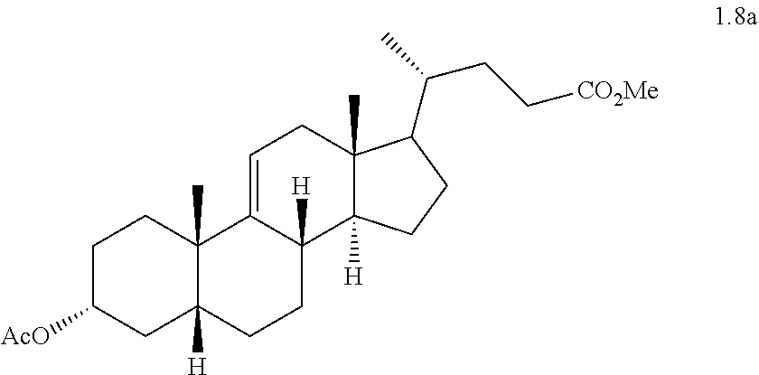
C1C([AcO])CC2([H])C(C)(C1)C1=CCC3(C)C([H])(C1([H])CC2)CCC3C(CC[CO2Me])C
